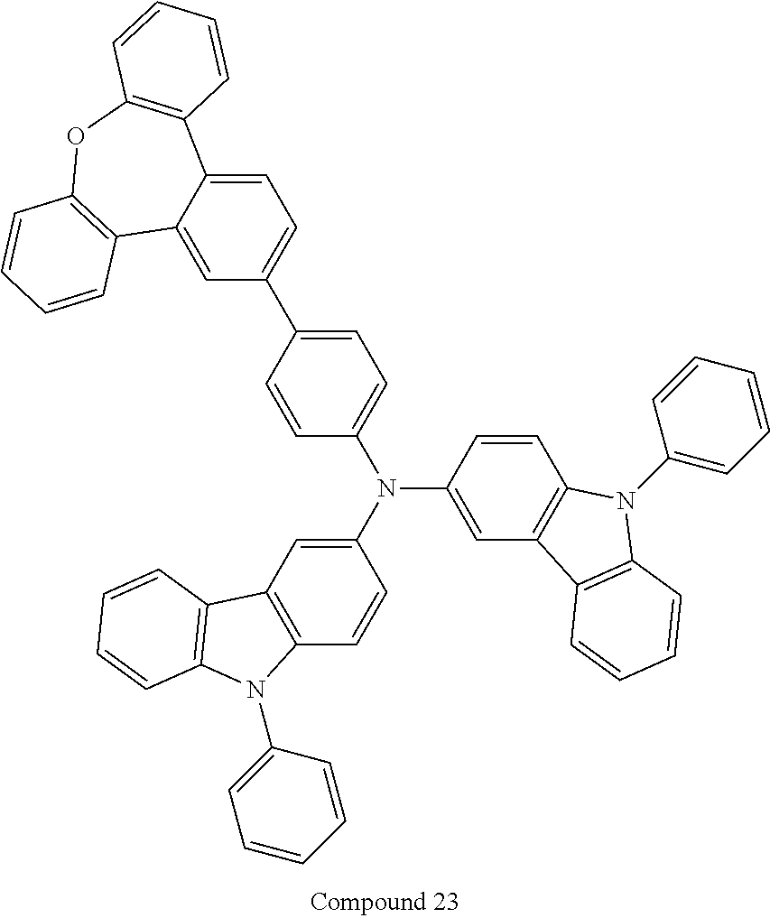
C12=C(C=C(N(C3=CC4=C(C=C3)N(C3=CC=CC=C3)C3=C4C=CC=C3)C3=CC=C(C4=CC=C5C(=C4)C4=C(OC6=C5C=CC=C6)C=CC=C4)C=C3)C=C1)C1=C(N2C2=CC=CC=C2)C=CC=C1
